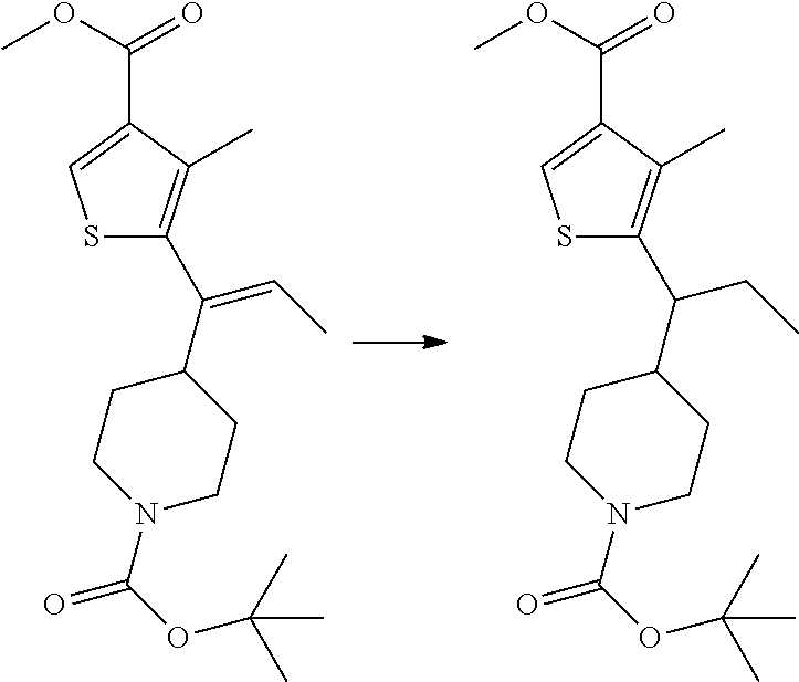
N1(C(=O)OC(C)(C)C)CCC(C(=CC)C2=C(C)C(C(=O)OC)=CS2)CC1.N1(C(=O)OC(C)(C)C)CCC(C(CC)C2=C(C)C(C(=O)OC)=CS2)CC1
